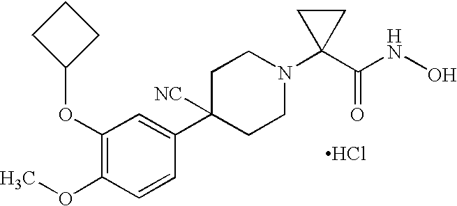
C1(OC2CCC2)=C(OC)C=CC(C2([NC])CCN(C3(C(NO)=O)CC3)CC2)=C1.Cl
